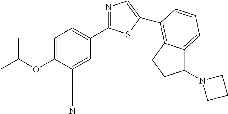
C1=C(OC(C)C)C(C#N)=CC(C2=NC=C(C3=C4C(=CC=C3)C(N3CCC3)CC4)S2)=C1
